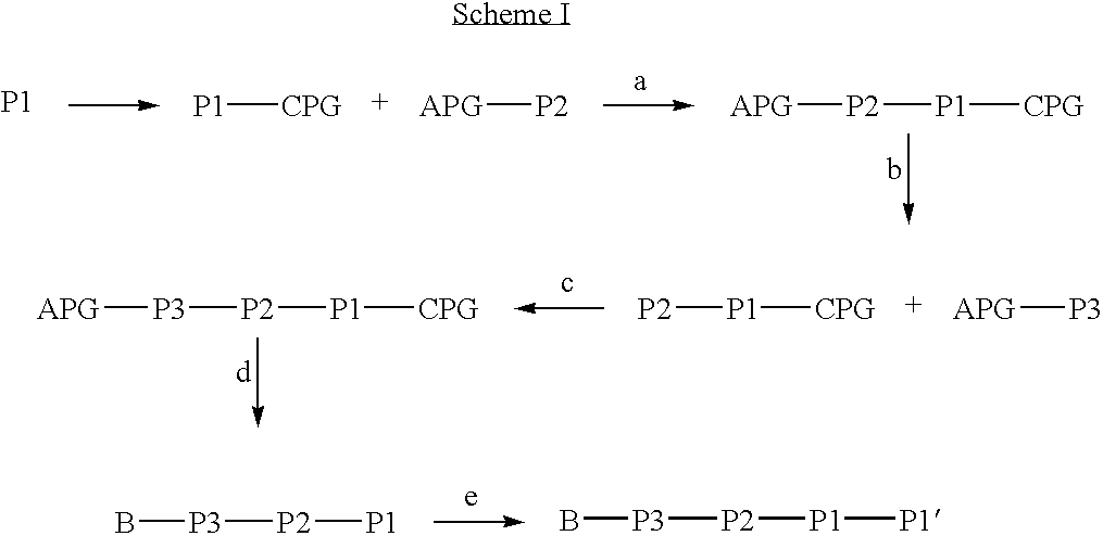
[P1].[P1][CPG].[APG][P2].[APG][P2][P1][CPG].[P1]([CPG])[P2].[APG][P3].[P1]([CPG])[P2][P3][APG].[P1][P2][P3]B.[P1]([P2][P3]B)[P1]
